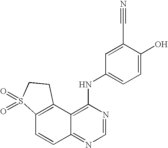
C12=C(C3=C(NC4=CC=C(O)C(C#N)=C4)N=CN=C3C=C1)CCS2(=O)=O
